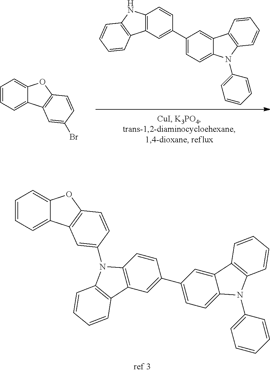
C12=C(C=C(C3=CC=C4C(=C3)C3=C(N4C4=CC=CC=C4)C=CC=C3)C=C1)C1=C(N2)C=CC=C1.C1=CC=C2C(=C1)OC1=C2C=C(Br)C=C1.C12=C(C=C(C3=CC=C4C(=C3)C3=C(N4C4=CC=CC=C4)C=CC=C3)C=C1)C1=C(C=CC=C1)N2C1=CC2=C(OC3=CC=CC=C32)C=C1
